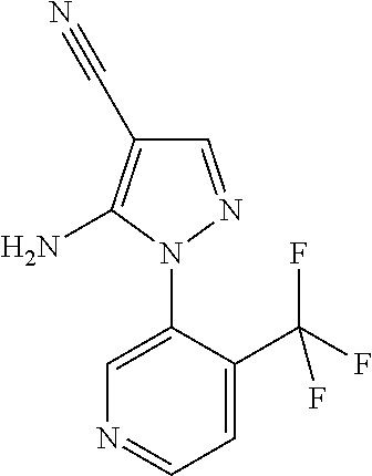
C1=C(C(F)(F)F)C(N2N=CC(C#N)=C2N)=CN=C1
